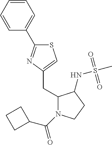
C1(CC2=CSC(C3=CC=CC=C3)=N2)N(C(=O)C2CCC2)CCC1NS(C)(=O)=O
